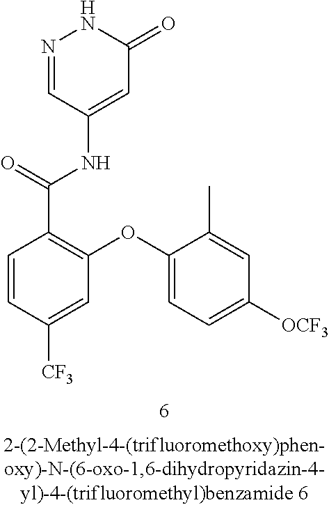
C1=CC([CF3])=CC(OC2=CC=C([OCF3])C=C2C)=C1C(=O)NC1=CC(=O)NN=C1
